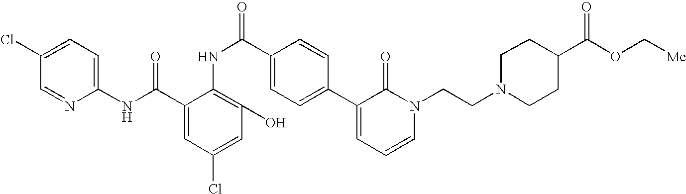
C1(NC(=O)C2=CC(Cl)=CC(O)=C2NC(=O)C2=CC=C(C3=CC=CN(CCN4CCC(C(=O)OC[Me])CC4)C3=O)C=C2)=CC=C(Cl)C=N1
